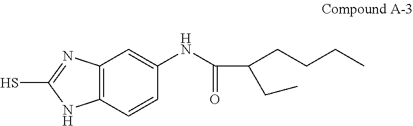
C12=C(C=CC(NC(C(CCCC)CC)=O)=C1)NC(S)=N2
